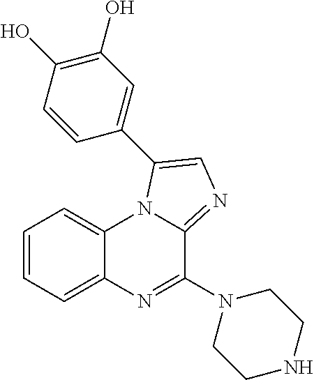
C1=CC=C2C(=C1)N1C(=NC=C1C1=CC(O)=C(O)C=C1)C(N1CCNCC1)=N2
